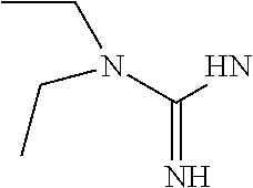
N(C(N)=N)(CC)CC
